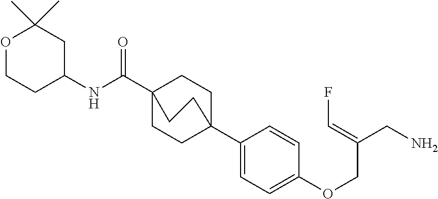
C1(NC(C23CCC(C4=CC=C(OCC(CN)=CF)C=C4)(CC2)CC3)=O)CC(C)(C)OCC1
